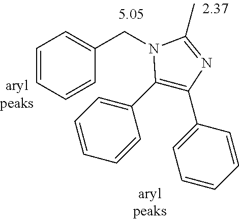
CC1=NC(C2=CC=CC=C2)=C(C2=CC=CC=C2)N1CC1=CC=CC=C1
